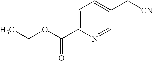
CCOC(C1=CC=C(C[CN])C=N1)=O
